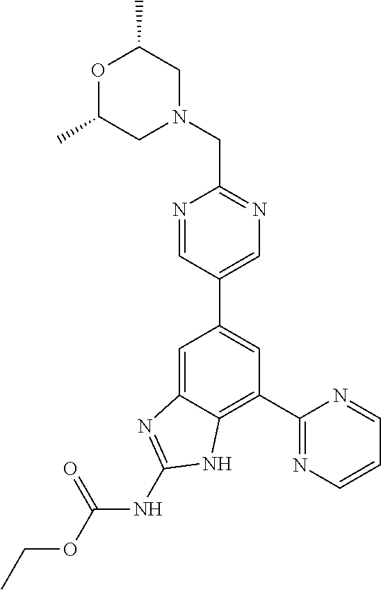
C1(C2=NC=CC=N2)=C2C(=CC(C3=CN=C(CN4CC(C)OC(C)C4)N=C3)=C1)N=C(NC(OCC)=O)N2
